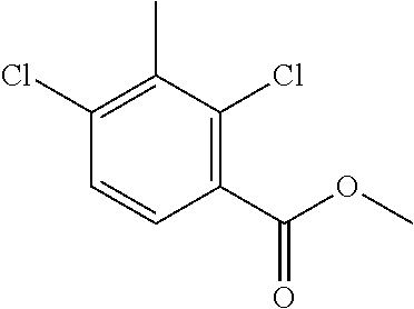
C1(C(OC)=O)=C(Cl)C(C)=C(Cl)C=C1
